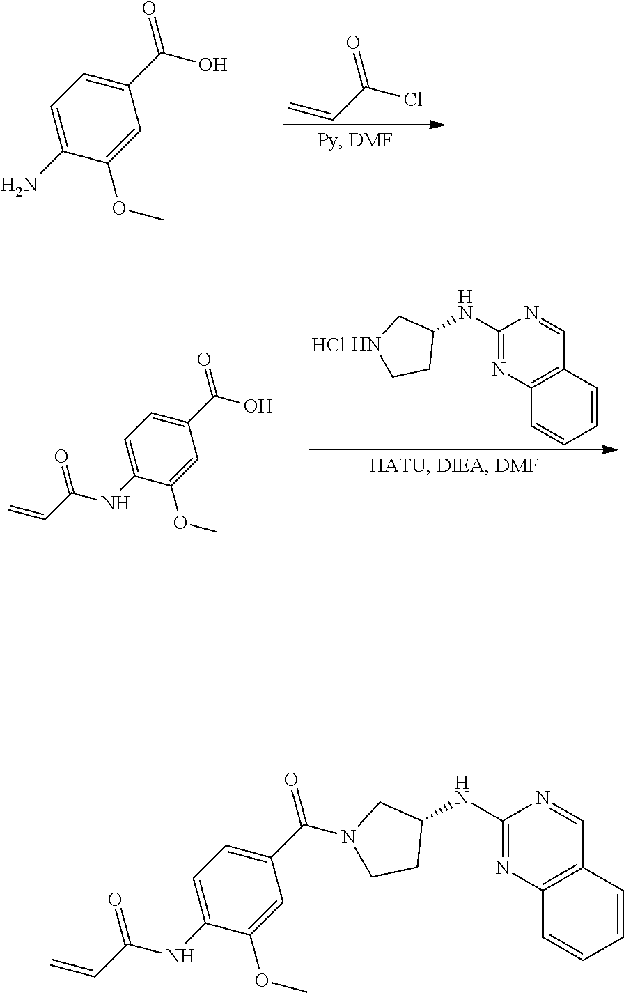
C1=C(N)C(OC)=CC(C(=O)O)=C1.C=CC(Cl)=O.C1(NC2CNCC2)=NC2=C(C=N1)C=CC=C2.Cl.C1=C(NC(C=C)=O)C(OC)=CC(C(=O)O)=C1.C1=C(NC(C=C)=O)C(OC)=CC(C(=O)N2CC(NC3=NC4=C(C=N3)C=CC=C4)CC2)=C1
